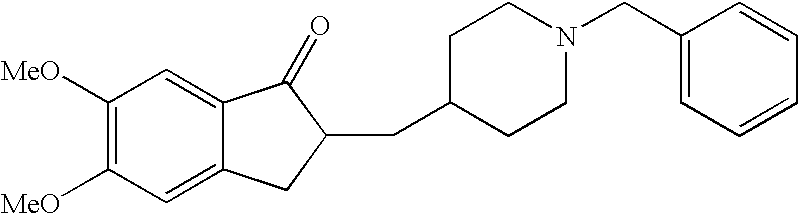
C1([MeO])=C([MeO])C=C2C(=C1)C(=O)C(CC1CCN(CC3=CC=CC=C3)CC1)C2
